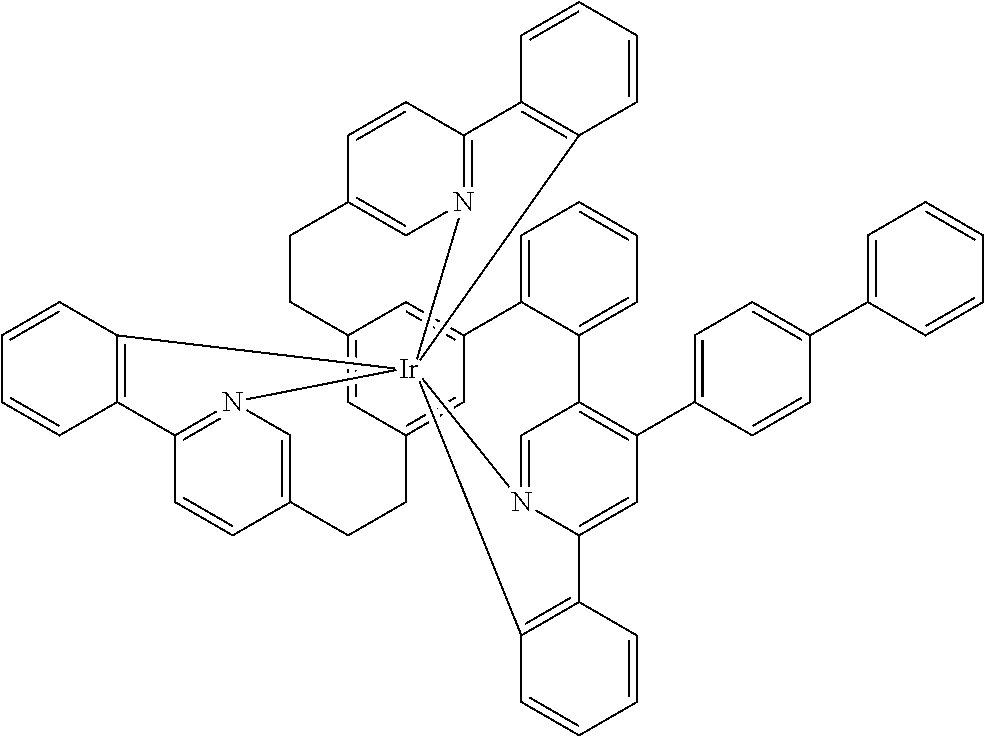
C12=CC3=CC(=C1)C1=CC=CC=C1C1=C(C4=CC=C(C5=CC=CC=C5)C=C4)C=C4N(=C1)[Ir]15(N6=C(C=CC(=C6)CC3)C3=C1C=CC=C3)(N1=C(C=CC(=C1)CC2)C1=C5C=CC=C1)C1=C4C=CC=C1
